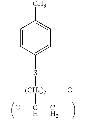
C1=CC(S[(CH2)2]C(CC(=O)C)OC)=CC=C1C
